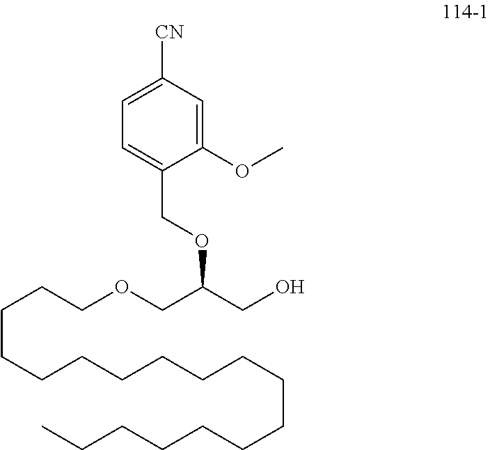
C1(OC)=CC([CN])=CC=C1COC(CO)COCCCCCCCCCCCCCCCCCC
